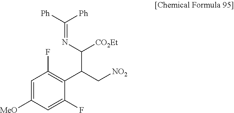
C1=C([MeO])C=C(F)C(C(C([CO2Et])N=C([Ph])[Ph])C[NO2])=C1F
